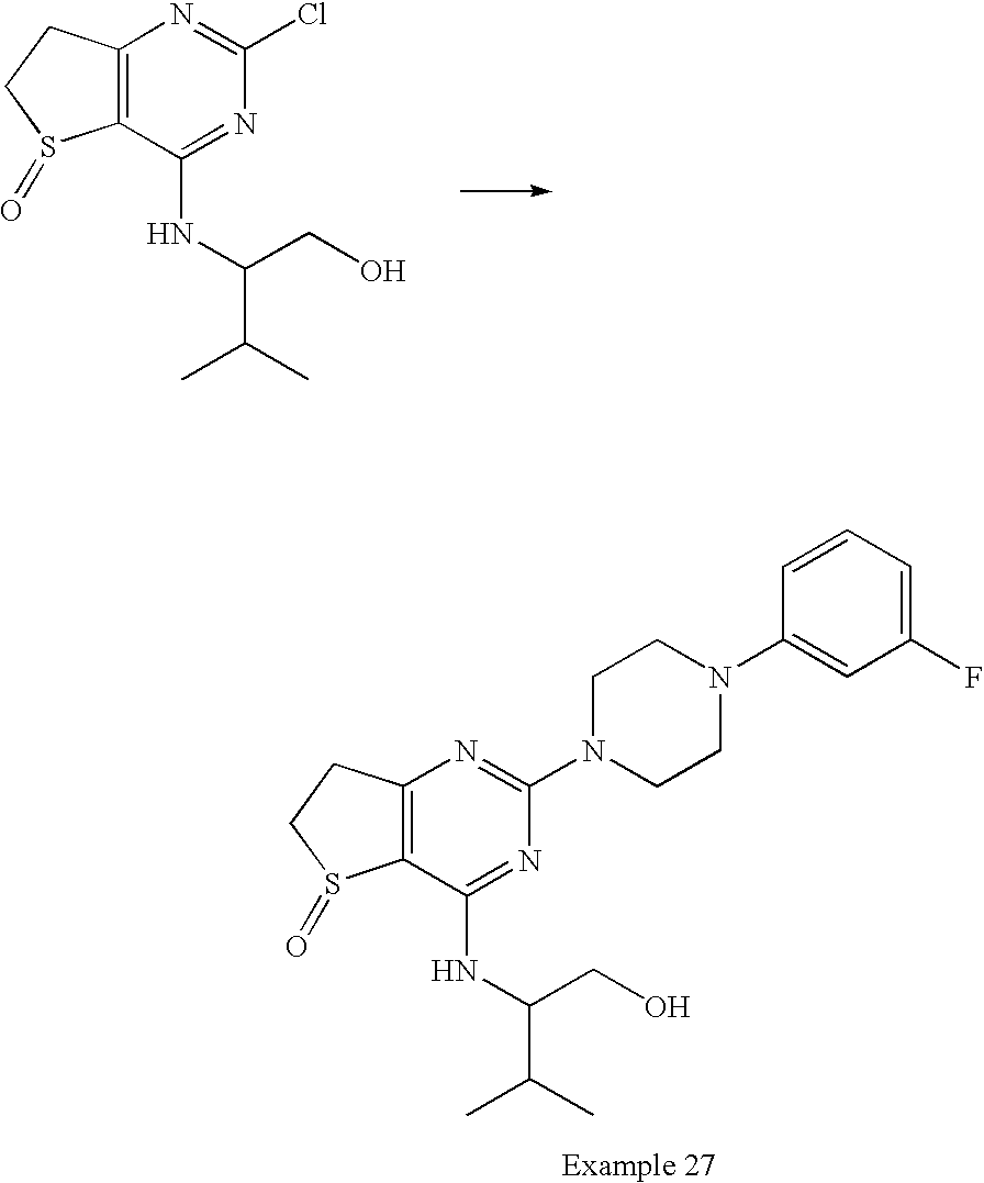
C12=C(C(NC(CO)C(C)C)=NC(Cl)=N1)S(=O)CC2.C12=C(C(NC(CO)C(C)C)=NC(N3CCN(C4=CC(F)=CC=C4)CC3)=N1)S(=O)CC2
